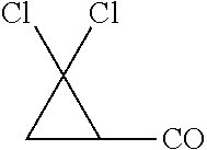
C1C([CO])C1(Cl)Cl
